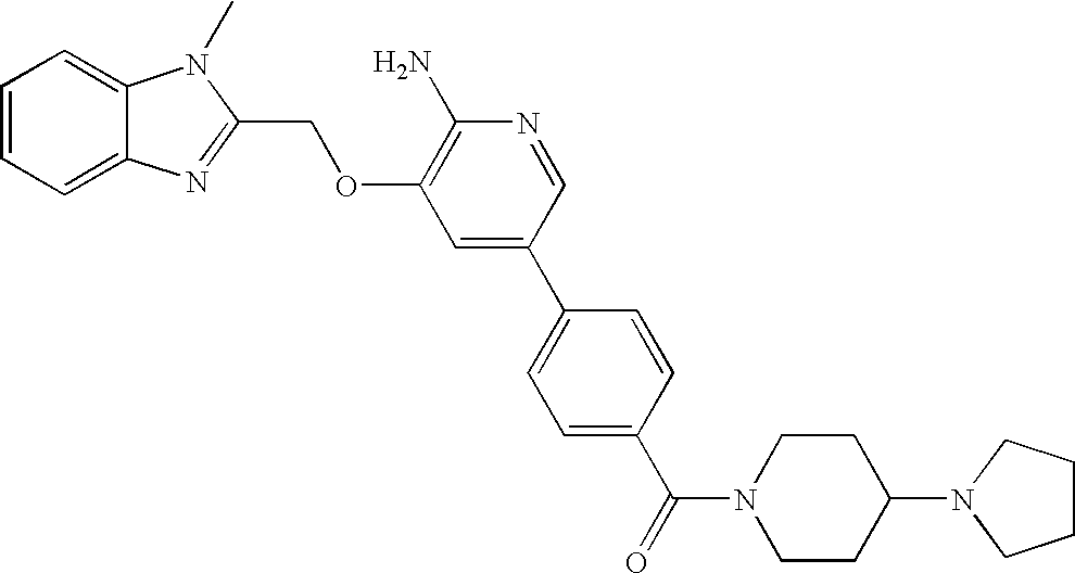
C1=CC=C2C(=C1)N(C)C(COC1=C(N)N=CC(C3=CC=C(C(=O)N4CCC(N5CCCC5)CC4)C=C3)=C1)=N2
